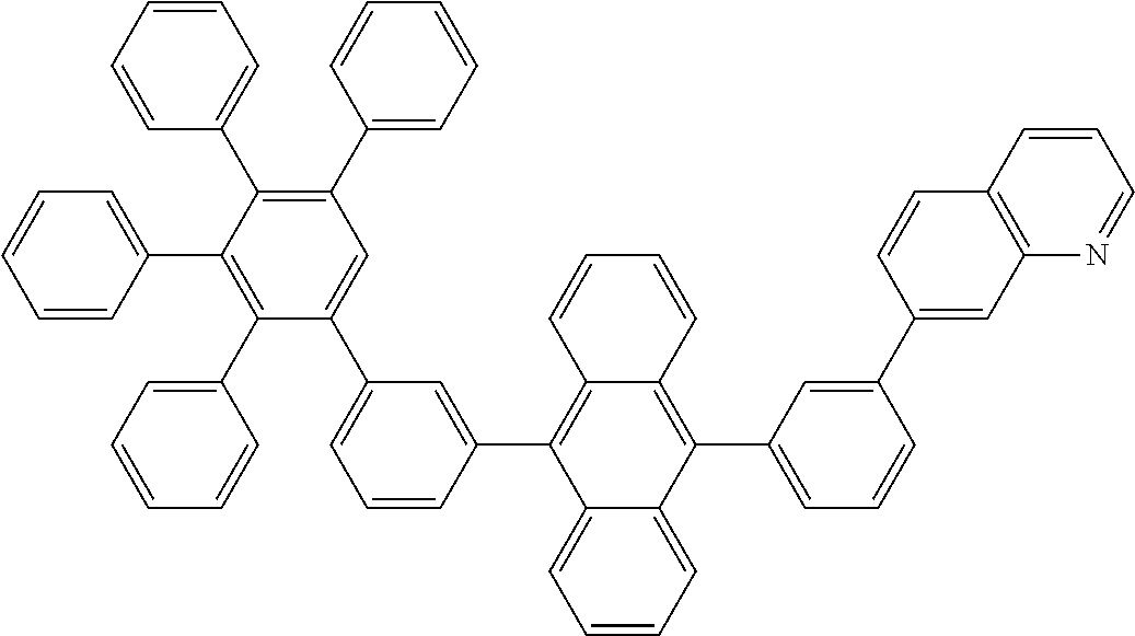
C1(C2=CC=CC=C2)=C(C2=CC=CC=C2)C(C2=CC=CC=C2)=C(C2=CC=CC=C2)C=C1C1=CC=CC(C2=C3C(=C(C4=CC=CC(C5=CC6=C(C=C5)C=CC=N6)=C4)C4=CC=CC=C24)C=CC=C3)=C1
